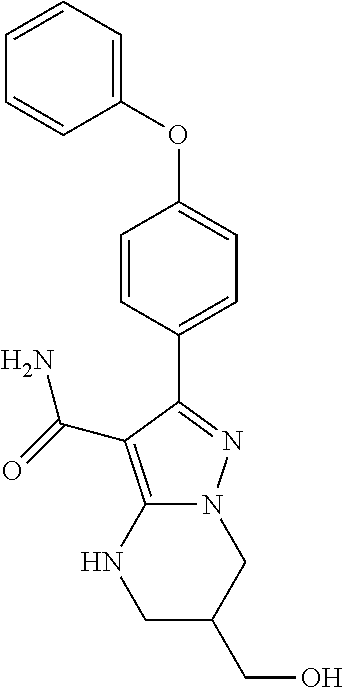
C1(OC2=CC=C(C3=NN4C(=C3C(=O)N)NCC(CO)C4)C=C2)=CC=CC=C1
